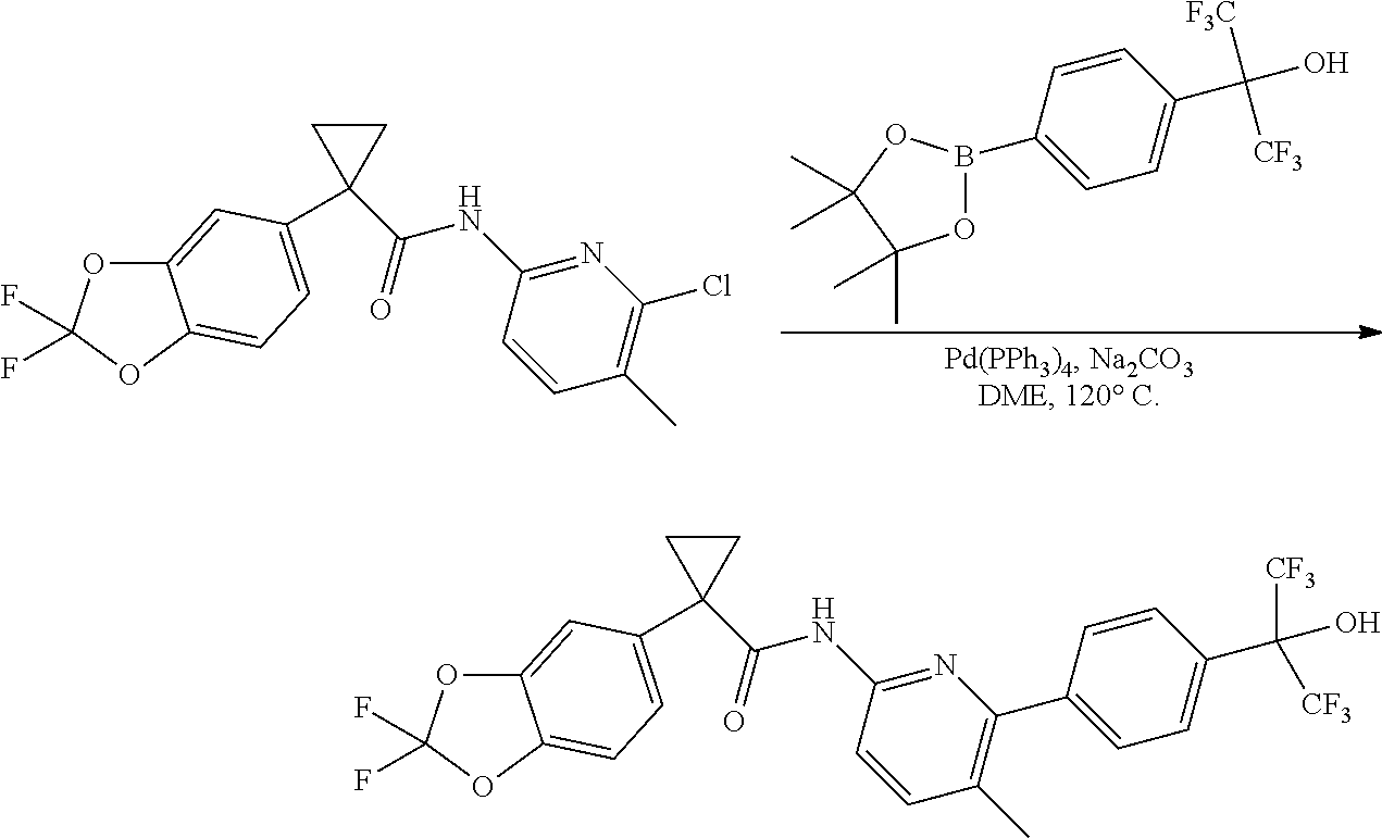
C1=C(C(O)([F3C])[CF3])C=CC(B2OC(C)(C)C(C)(C)O2)=C1.C12=CC(C3(C(NC4=NC(Cl)=C(C)C=C4)=O)CC3)=CC=C1OC(F)(F)O2.C12=CC(C3(C(NC4=NC(C5=CC=C(C(O)([CF3])[CF3])C=C5)=C(C)C=C4)=O)CC3)=CC=C1OC(F)(F)O2
